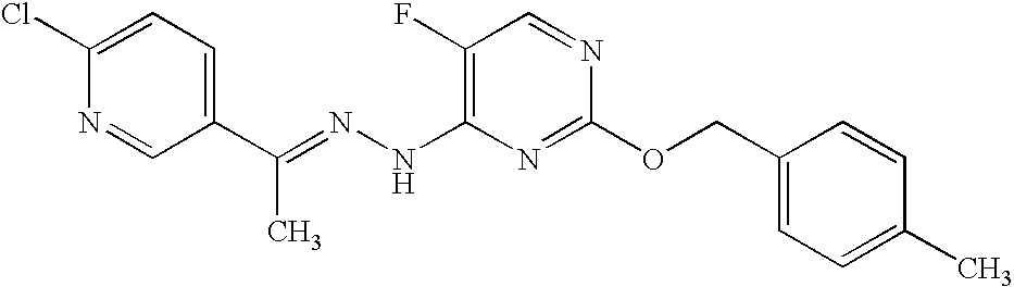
C1(F)=C(NN=C(C2=CC=C(Cl)N=C2)C)N=C(OCC2=CC=C(C)C=C2)N=C1
